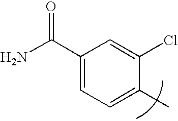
C1(C(N)=O)=CC=C(C)C(Cl)=C1
